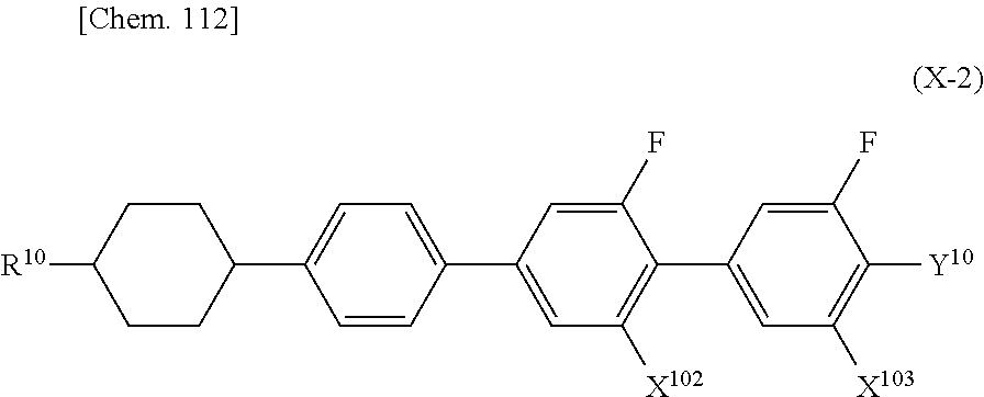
C1=CC(C2CCC([R10])CC2)=CC=C1C1=CC([X102])=C(C2=CC([X103])=C([Y10])C(F)=C2)C(F)=C1
